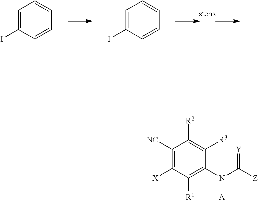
C1=C(I)C=CC=C1.C1=C(I)C=CC=C1.C1([NC])=C([X])C([R1])=C(N(C([Z])=[Y])[A])C([R3])=C1[R2]
